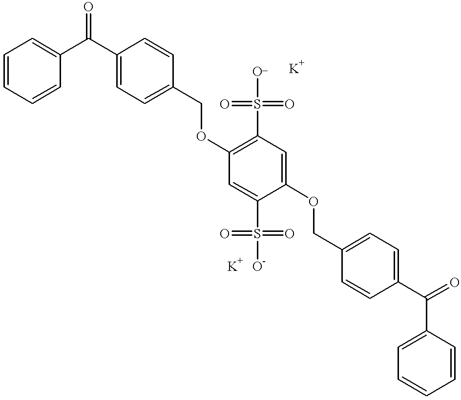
C1=CC=CC(C(C2=CC=C(COC3=C(S([O_])(=O)=O)C=C(OCC4=CC=C(C(C5=CC=CC=C5)=O)C=C4)C(S([O-])(=O)=O)=C3)C=C2)=O)=C1
